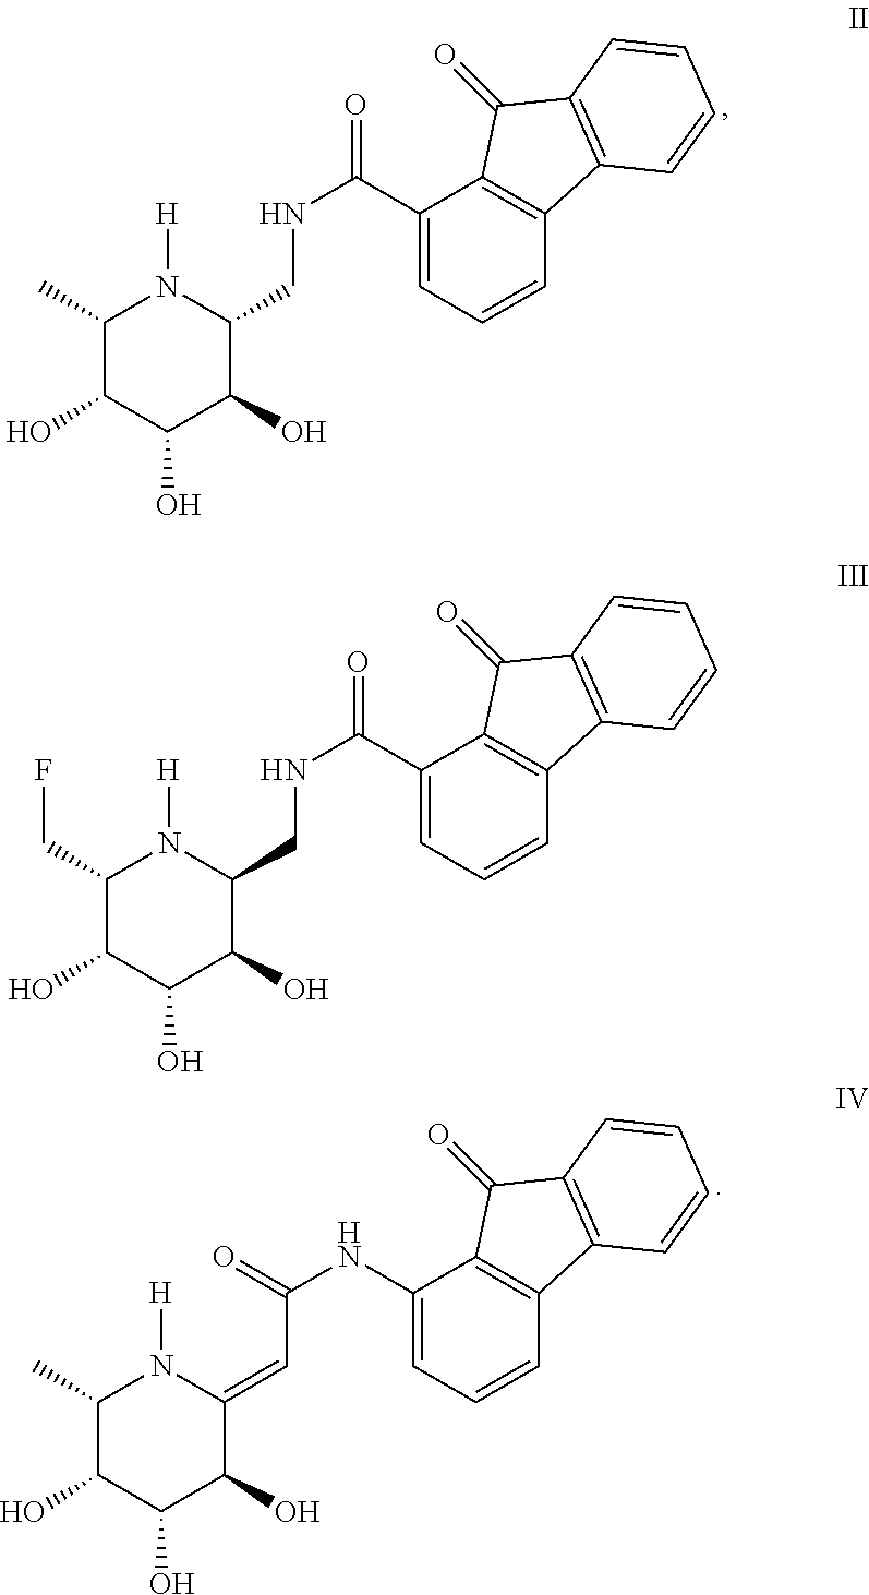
C1(C(NCC2N([H])C(C)C(O)C(O)C2O)=O)=CC=CC2=C1C(=O)C1=C2C=CC=C1.C1(NC(C=C2N([H])C(C)C(O)C(O)C2O)=O)=CC=CC2=C1C(=O)C1=C2C=CC=C1.C1(C(NCC2N([H])C(CF)C(O)C(O)C2O)=O)=CC=CC2=C1C(=O)C1=C2C=CC=C1
